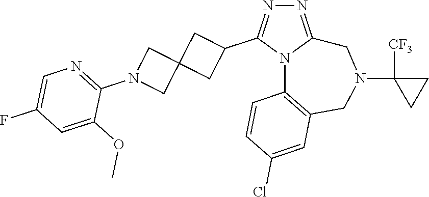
N1=C2N(C(C3CC4(C3)CN(C3=NC=C(F)C=C3OC)C4)=N1)C1=C(CN(C3([CF3])CC3)C2)C=C(Cl)C=C1
